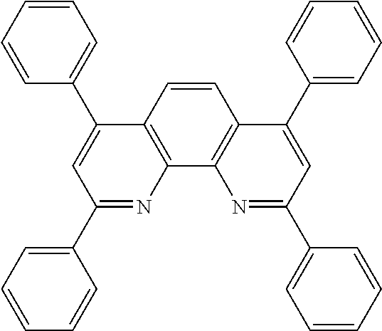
C1=CC2=C(C3=C1C(C1=CC=CC=C1)=CC(C1=CC=CC=C1)=N3)N=C(C1=CC=CC=C1)C=C2C1=CC=CC=C1
